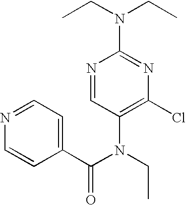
N1=CC(N(C(=O)C2=CC=NC=C2)CC)=C(Cl)N=C1N(CC)CC
